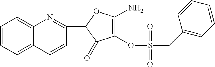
C1(OS(=O)(CC2=CC=CC=C2)=O)=C(N)OC(C2=NC3=CC=CC=C3C=C2)C1=O
